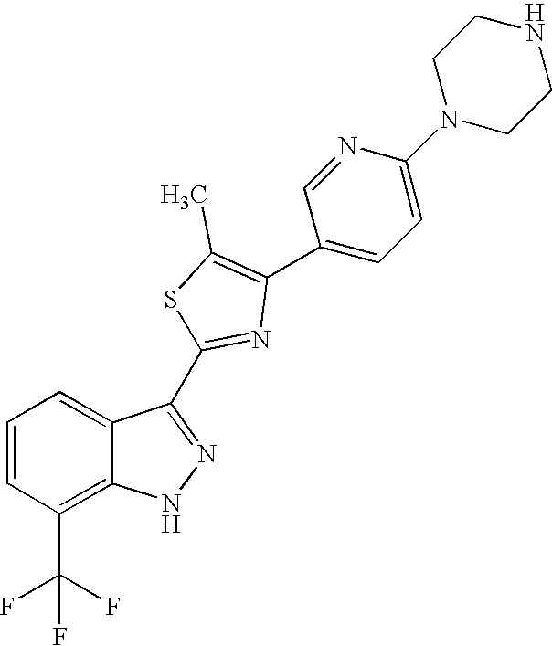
C1=CC=C2C(=C1C(F)(F)F)NN=C2C1=NC(C2=CC=C(N3CCNCC3)N=C2)=C(C)S1
